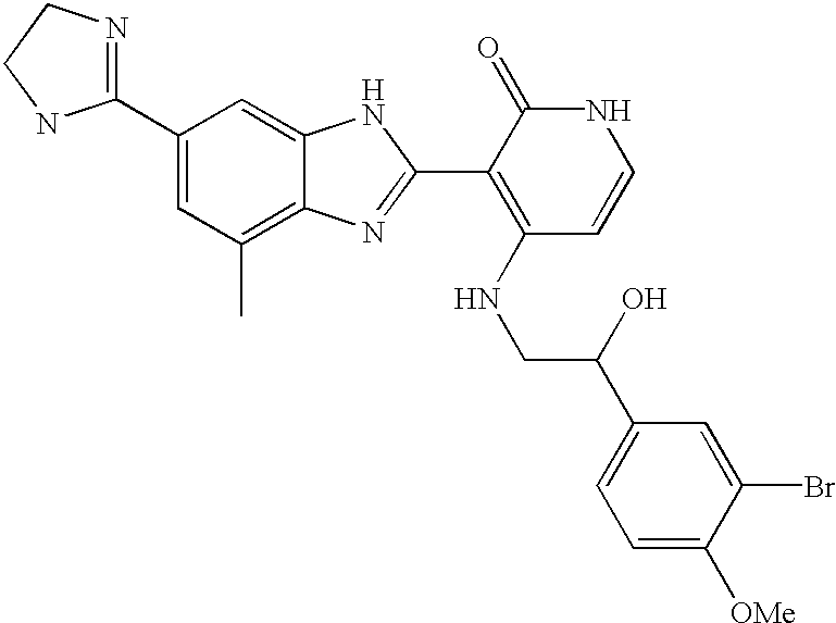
C1(C2=CC(C)=C3C(=C2)NC(C2=C(NCC(O)C4=CC=C([OMe])C(Br)=C4)C=CNC2=O)=N3)=NCCN1
